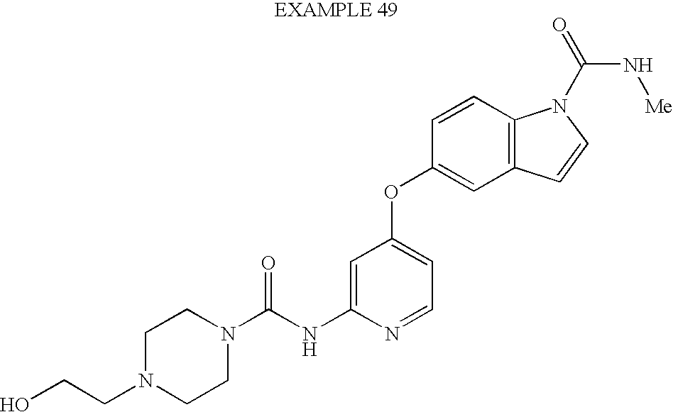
C(NC1=CC(OC2=CC3=C(C=C2)N(C(N[Me])=O)C=C3)=CC=N1)(=O)N1CCN(CCO)CC1
